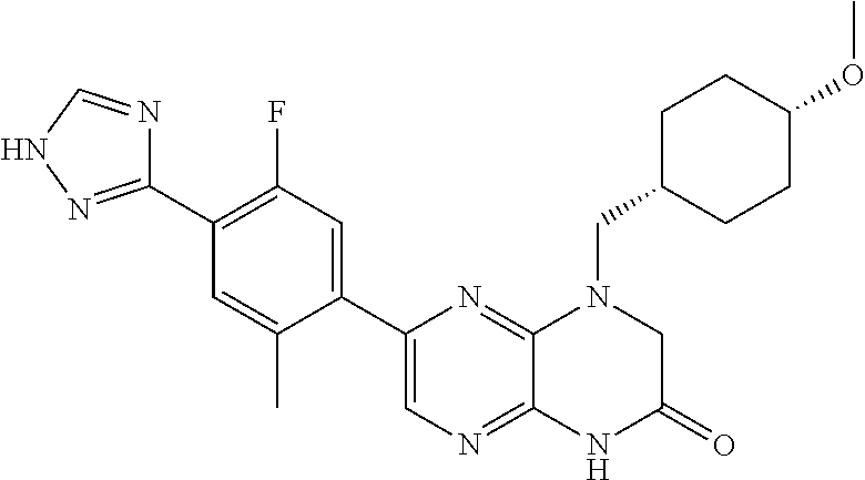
C1(C2=CN=C3C(=N2)N(CC2CCC(OC)CC2)CC(=O)N3)=CC(F)=C(C2=NNC=N2)C=C1C
